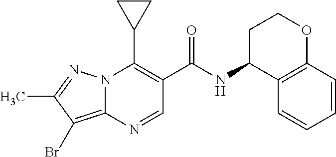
N12C(=C(Br)C(C)=N1)N=CC(C(=O)NC1C3=C(OCC1)C=CC=C3)=C2C1CC1
